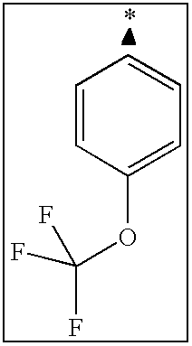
C1=CC(OC(F)(F)F)=CC=C1
